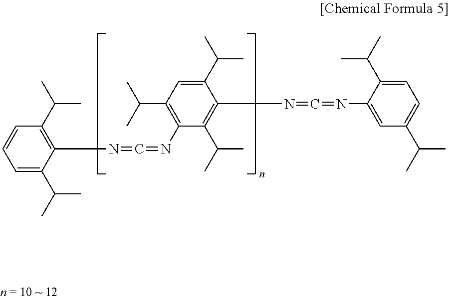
C1=C(C(C)C)C(N=C=NC2=C(C(C)C)C=C(C(C)C)C(N=C=NC3=CC(C(C)C)=CC=C3C(C)C)=C2C(C)C)=C(C(C)C)C=C1
